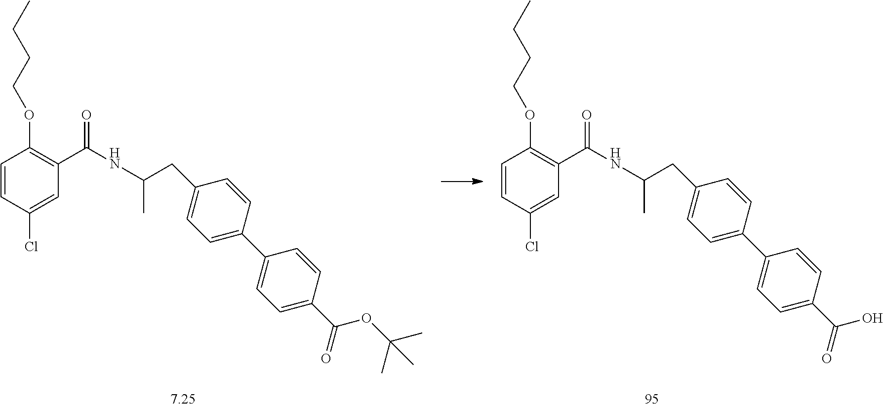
C1=CC(Cl)=CC(C(NC(CC2=CC=C(C3=CC=C(C(=O)O)C=C3)C=C2)C)=O)=C1OCCCC.C1=CC(Cl)=CC(C(NC(CC2=CC=C(C3=CC=C(C(=O)OC(C)(C)C)C=C3)C=C2)C)=O)=C1OCCCC
